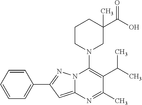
C1=CC=CC=C1C1=NN2C(=C1)N=C(C)C(C(C)C)=C2N1CC(C(O)=O)(C)CCC1
